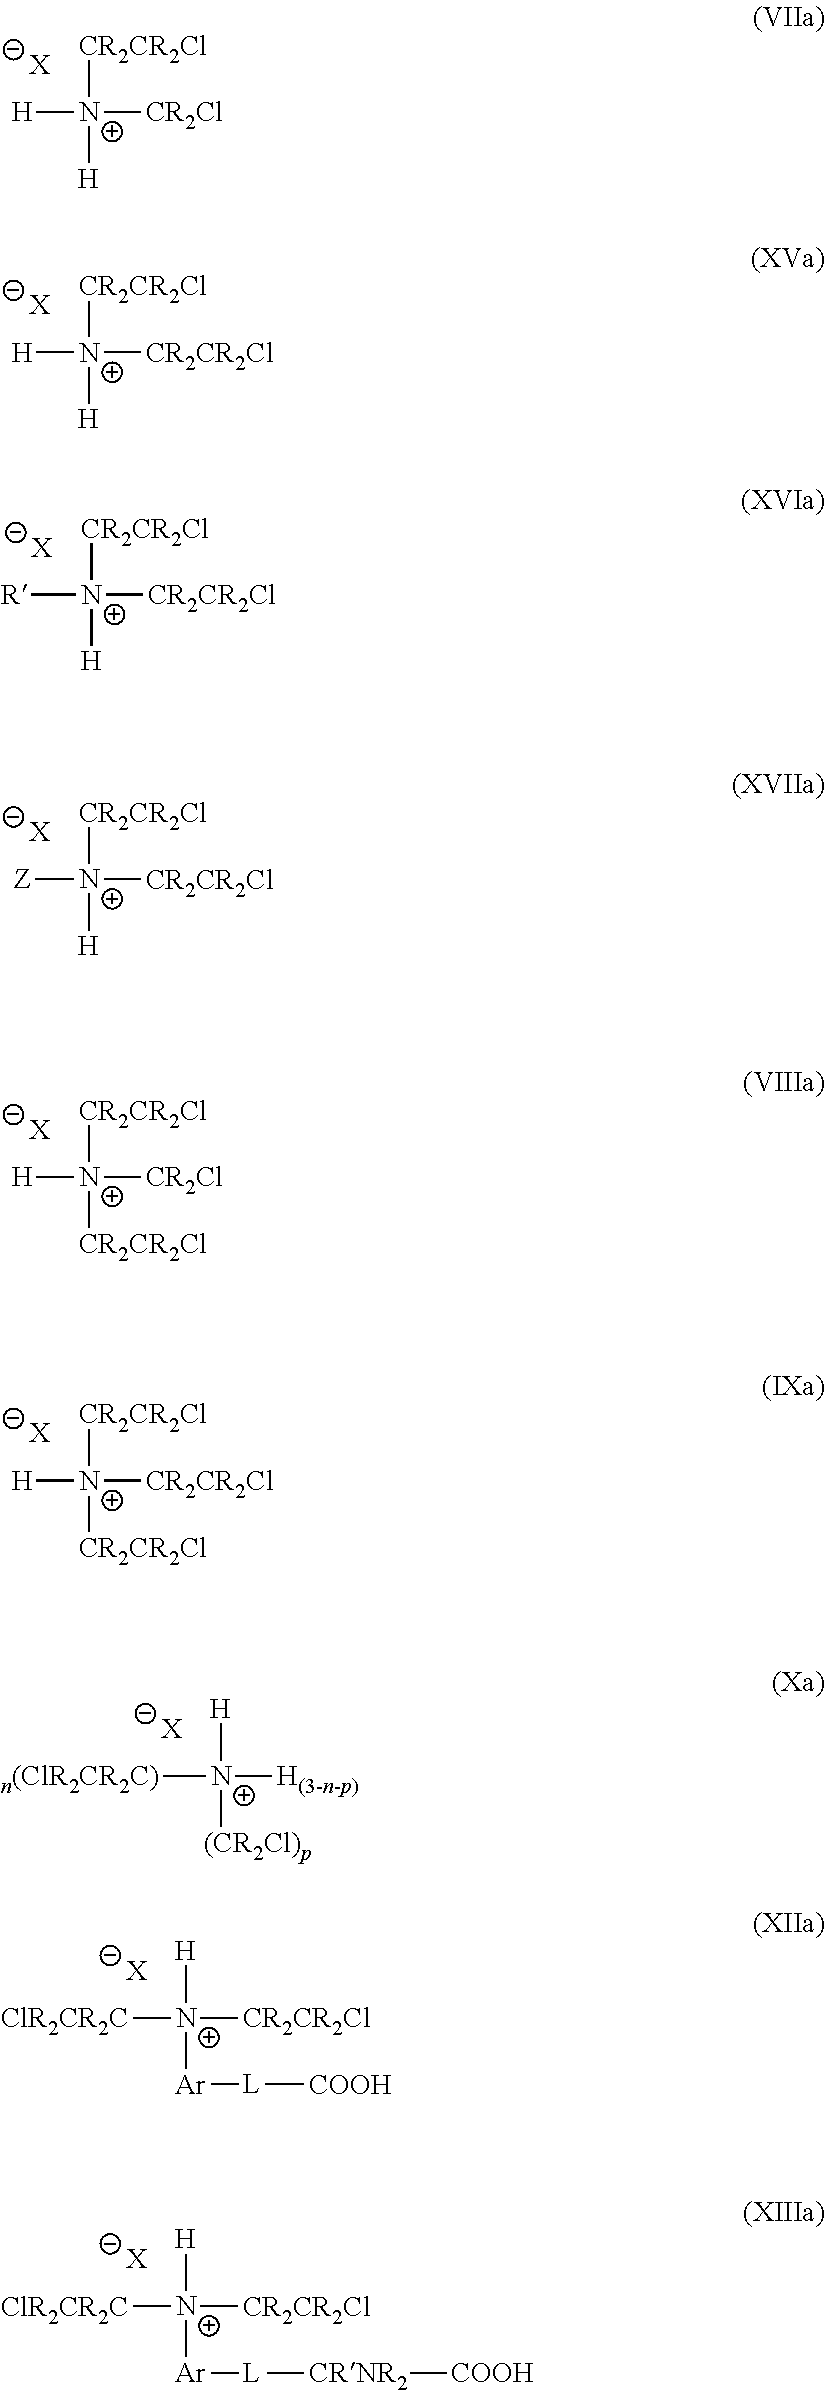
[H][N+]([CR2CR2Cl])([CR2Cl])[H].[X].[H][N+]([CR2CR2Cl])([CR2CR2Cl])[H].[X].[R][N+]([CR2CR2Cl])([CR2CR2Cl])[H].[X].[Z][N+]([CR2CR2Cl])([CR2CR2Cl])[H].[X].[H][N+]([CR2CR2Cl])([CR2Cl])[CR2CR2Cl].[X].[H][N+]([CR2CR2Cl])([CR2CR2Cl])[CR2CR2Cl].[X].[n(ClR2CR2C)][N+]([H])([H(3-n-p)])[(CR2Cl)p].[X].[ClR2CR2C][N+]([H])([CR2CR2Cl])[Ar][L][COOH].[X].[ClR2CR2C][N+]([H])([CR2CR2Cl])[Ar][L][CRNR2][COOH].[X]
